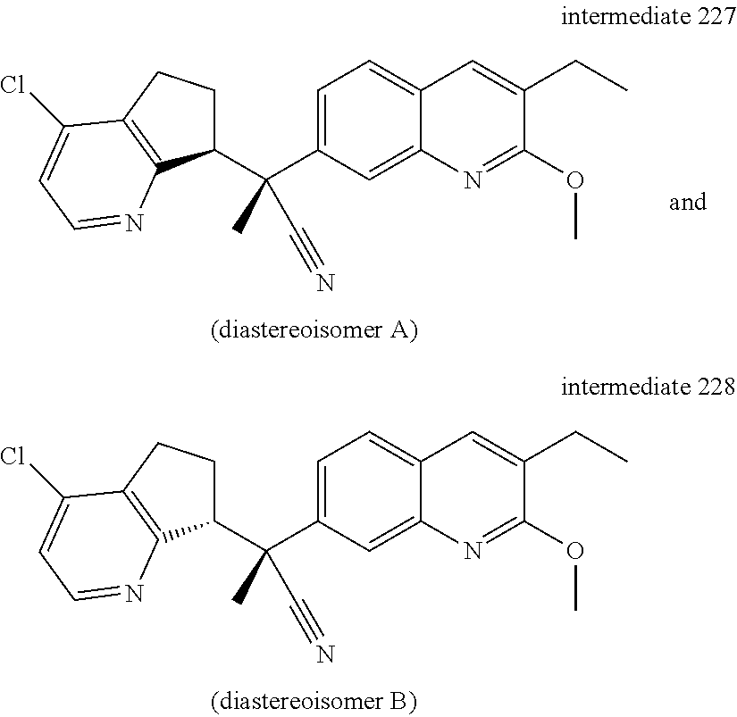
C(C1=CC2=CC=C(C(C3CCC4=C3N=CC=C4Cl)(C)C#N)C=C2N=C1OC)C.C(C1=CC2=CC=C(C(C3CCC4=C3N=CC=C4Cl)(C)C#N)C=C2N=C1OC)C
